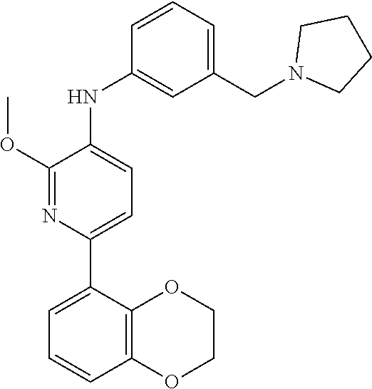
C1CN(CC2=CC=CC(NC3=CC=C(C4=CC=CC5=C4OCCO5)N=C3OC)=C2)CC1
